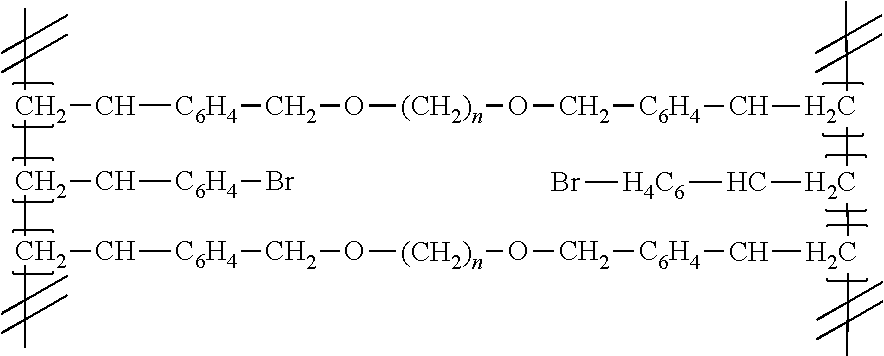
CC1C(C[C6H4]Br)C(C)C[C6H4]CO[(CH2)n]OC[C6H4]CC(C)C(C[H4C6]Br)C(C)C[C6H4]CO[(CH2)n]OC[C6H4]C1
